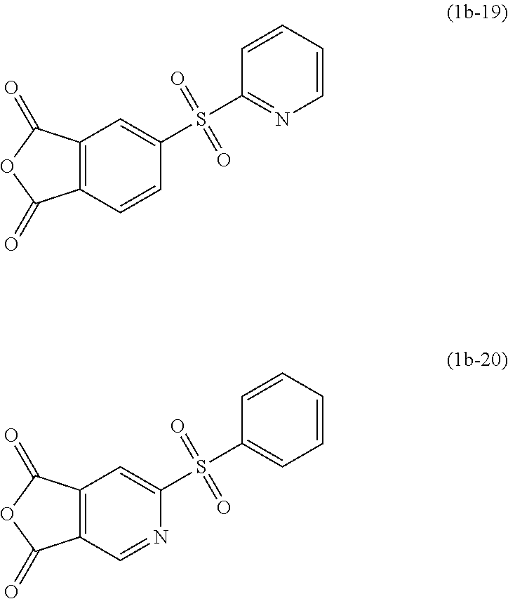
C12=C(C=CC(S(C3=NC=CC=C3)(=O)=O)=C1)C(=O)OC2=O.C12=C(C=NC(S(C3=CC=CC=C3)(=O)=O)=C1)C(=O)OC2=O
